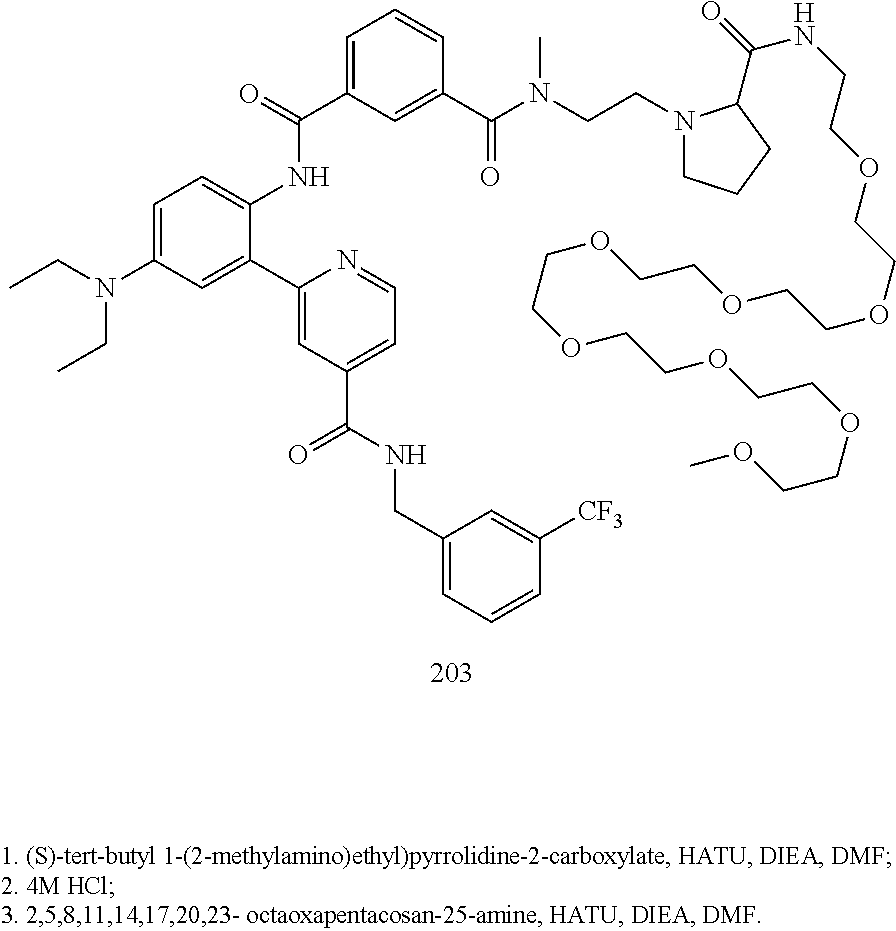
C1=C(N(CC)CC)C=C(C2=CC(C(NCC3=CC=CC([CF3])=C3)=O)=CC=N2)C(NC(C2=CC=CC(C(N(C)CCN3CCCC3C(=O)NCCOCCOCCOCCOCCOCCOCCOCCOC)=O)=C2)=O)=C1
